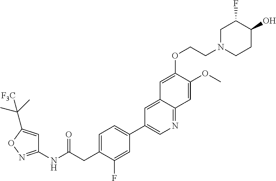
C1=C(CC(NC2=NOC(C(C)(C)[F3C])=C2)=O)C(F)=CC(C2=CN=C3C(=C2)C=C(OCCN2CCC(O)C(F)C2)C(OC)=C3)=C1
